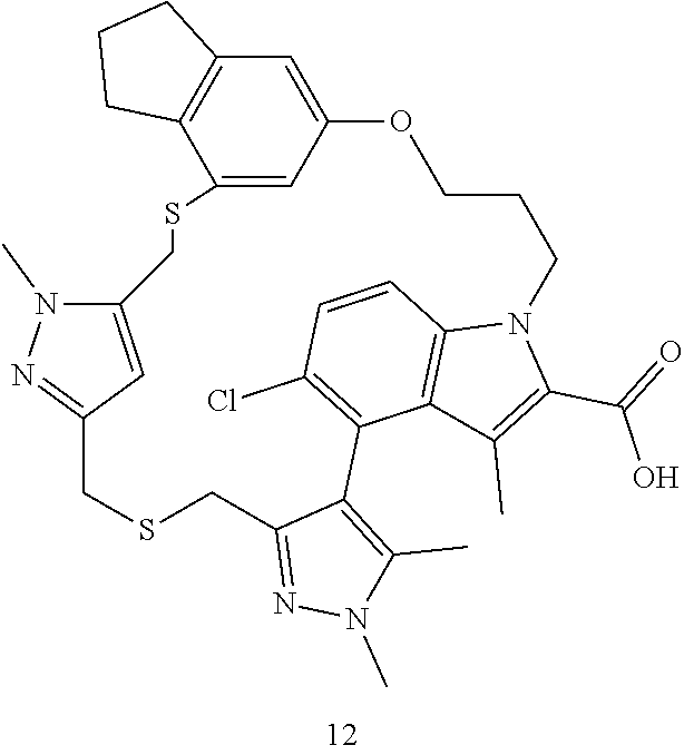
C12=CC(=CC3=C1CCC3)OCCCN1C3=C(C(=C(Cl)C=C3)C3=C(C)N(C)N=C3CSCC3=NN(C)C(=C3)CS2)C(C)=C1C(=O)O
